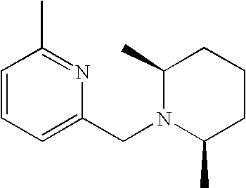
C1=C(CN2C(C)CCCC2C)N=C(C)C=C1
